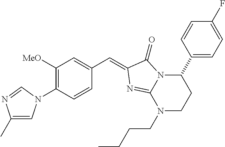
C1([MeO])=C(N2C=C(C)N=C2)C=CC(C=C2C(=O)N3C(C4=CC=C(F)C=C4)CCN(CCCC)C3=N2)=C1
